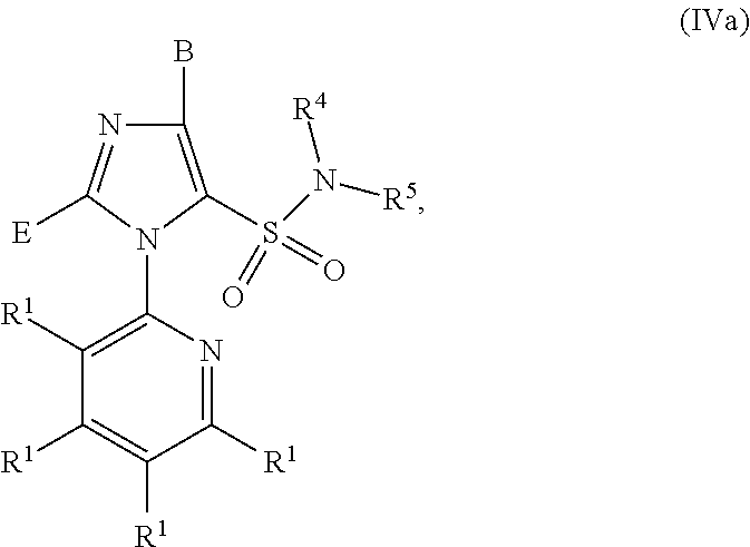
C1(B)=C(S(N([R5])[R4])(=O)=O)N(C2=C([R1])C([R1])=C([R1])C([R1])=N2)C([E])=N1
